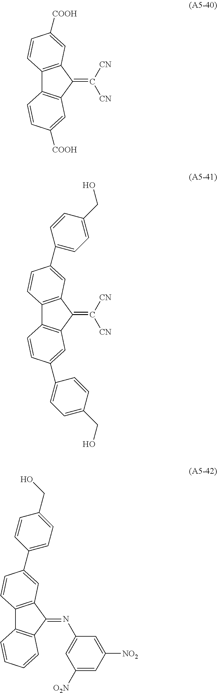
C12=C(C(=C([CN])[CN])C3=C1C=CC([COOH])=C3)C=C([COOH])C=C2.C12=C(C(=C([CN])[CN])C3=C1C=CC(C1=CC=C(CO)C=C1)=C3)C=C(C1=CC=C(CO)C=C1)C=C2.C12=C(C(=NC3=CC([O2N])=CC([NO2])=C3)C3=C1C=CC=C3)C=C(C1=CC=C(CO)C=C1)C=C2
